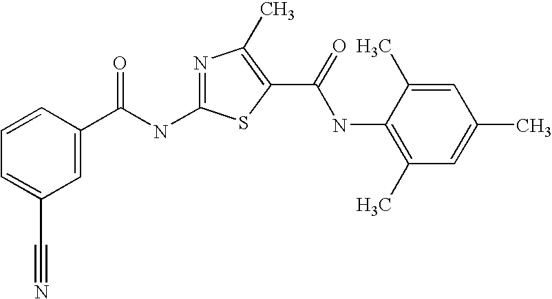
C1=CC=C(C#N)C=C1C(NC1=NC(C)=C(C(=O)NC2=C(C)C=C(C)C=C2C)S1)=O
